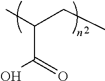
OC(=O)C(C)CC
